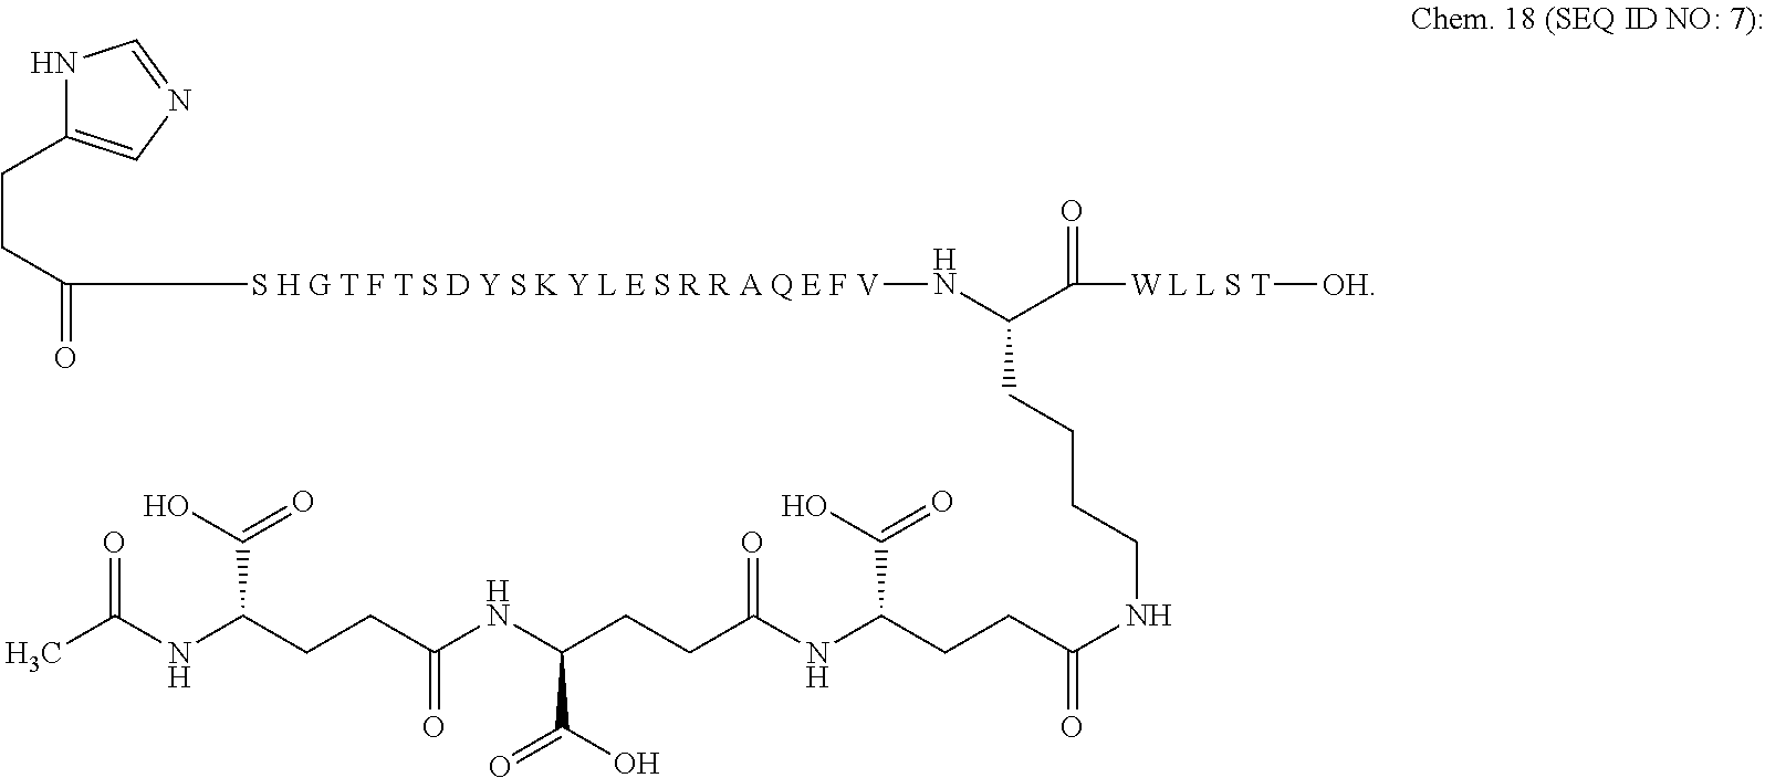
N1C(CCC(=O)[S H G T F T S D Y S K Y L E S R R A Q E F V]NC(C([W L L S T][OH])=O)CCCCNC(CCC(NC(CCC(NC(CCC(NC(C)=O)C(O)=O)=O)C(=O)O)=O)C(=O)O)=O)=CN=C1
